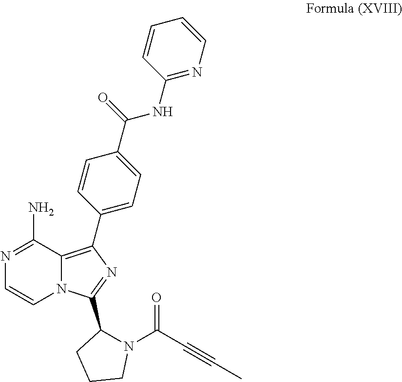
C1(NC(C2=CC=C(C3=C4N(C=CN=C4N)C(C4N(C(C#CC)=O)CCC4)=N3)C=C2)=O)=NC=CC=C1
